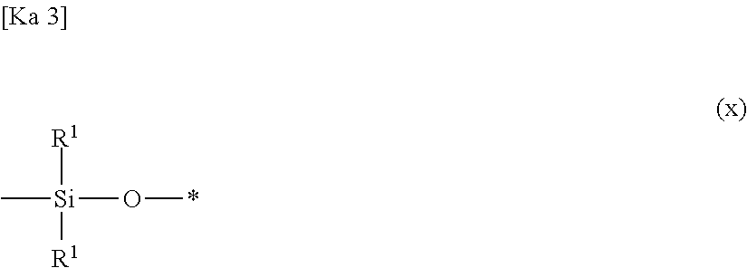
C[Si](O*)([R1])[R1]
